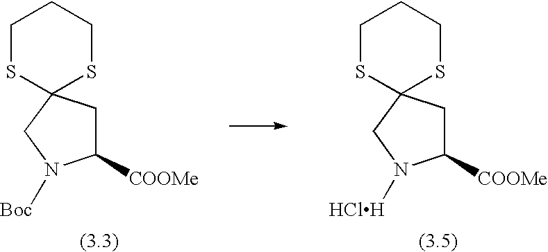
S1CCCSC12CC([COOMe])N([HClH])C2.S1CCCSC12CC([COOMe])N([Boc])C2
